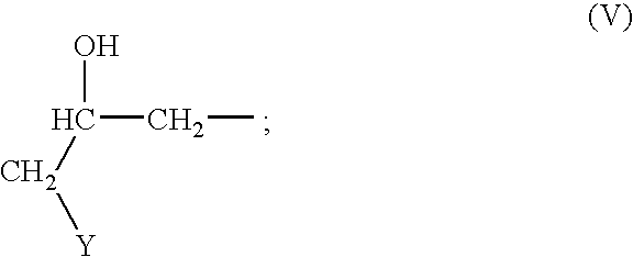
OC(CC)C[Y]
